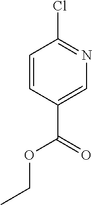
C1=CC(C(=O)OCC)=CN=C1Cl
